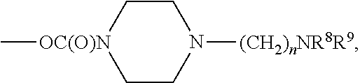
C1CN([(CH2)nNR8R9])CC[OC(O)N]1C
